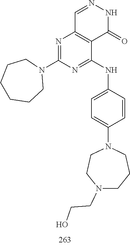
C1=NNC(=O)C2=C1N=C(N1CCCCCC1)N=C2NC1=CC=C(N2CCN(CCO)CCC2)C=C1
